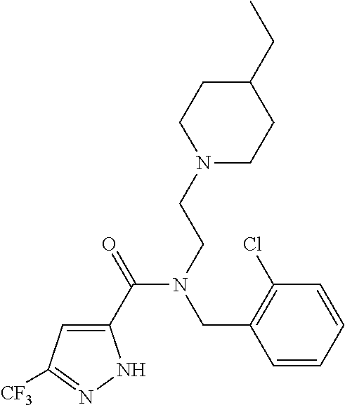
C1(C(=O)N(CCN2CCC(CC)CC2)CC2=C(Cl)C=CC=C2)=CC([CF3])=NN1
